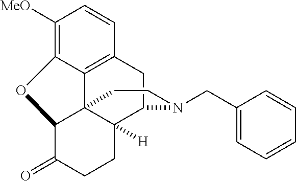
C1([MeO])=C2C3=C(C=C1)CC1C4([H])C3(C(C(=O)CC4)O2)CCN1CC1=CC=CC=C1
